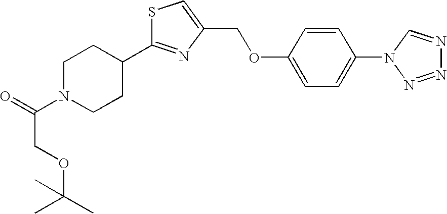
C(N1CCC(C2=NC(COC3=CC=C(N4N=NN=C4)C=C3)=CS2)CC1)(=O)COC(C)(C)C
